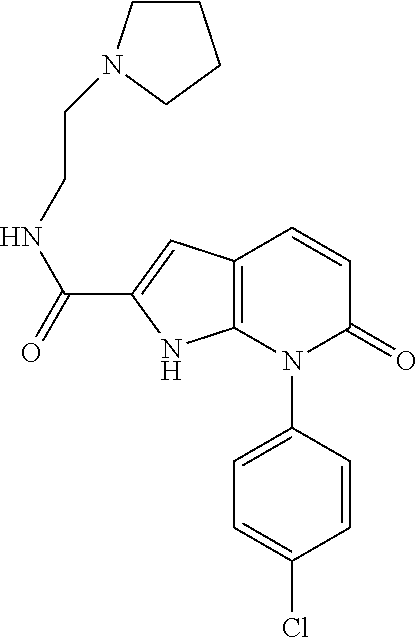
C12=C(C=C(C(NCCN3CCCC3)=O)N1)C=CC(=O)N2C1=CC=C(Cl)C=C1
